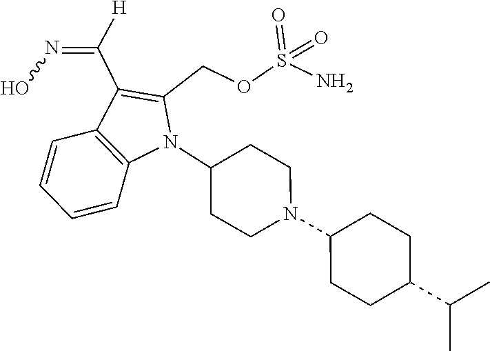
N1(C2CCN(C3CCC(C(C)C)CC3)CC2)C(COS(N)(=O)=O)=C(C([H])=NO)C2=C1C=CC=C2
